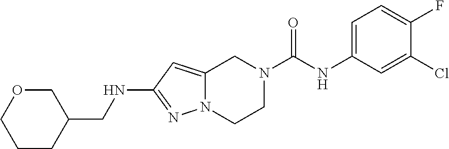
C12=CC(NCC3COCCC3)=NN1CCN(C(NC1=CC=C(F)C(Cl)=C1)=O)C2
